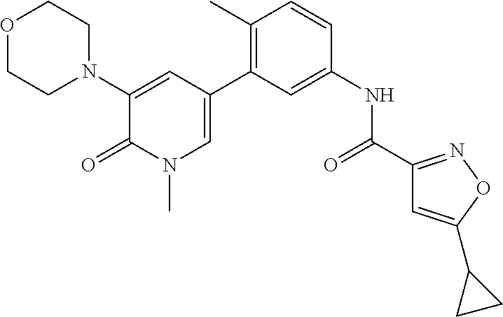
O1CCN(C2=CC(C3=C(C)C=CC(NC(C4=NOC(C5CC5)=C4)=O)=C3)=CN(C)C2=O)CC1
